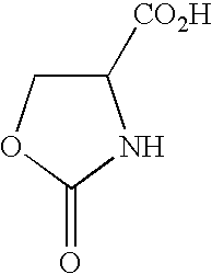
C1([CO2H])COC(=O)N1
